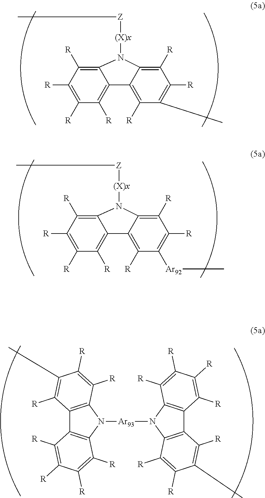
C12=C([R])C([R])=C([R])C([R])=C1C1=C([R])C(C)=C([R])C([R])=C1N2[(X)x][Z]C.C12=C([R])C([R])=C([R])C([R])=C1C1=C([R])C([Ar92]C)=C([R])C([R])=C1N2[(X)x][Z]C.[Ar93](N1C2=C(C3=C1C([R])=C([R])C([R])=C3[R])C([R])=C(C)C([R])=C2[R])N1C2=C(C3=C1C([R])=C([R])C([R])=C3[R])C([R])=C(C)C([R])=C2[R]
